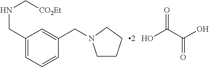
C1(CNC[CO2Et])=CC=CC(CN2CCCC2)=C1.OC(C(O)=O)=O
